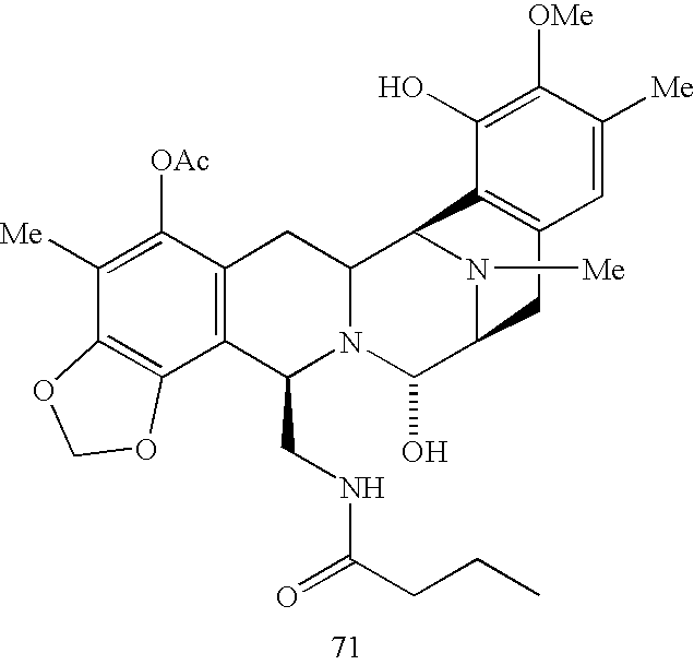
C1([Me])=C([OAc])C2=C(C3=C1OCO3)C(CNC(CCC)=O)N1C(C2)C2N([Me])C(C1O)CC1=C2C(O)=C([OMe])C([Me])=C1
